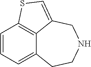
C12=CC=CC3=C1C(=CS3)CNCC2
